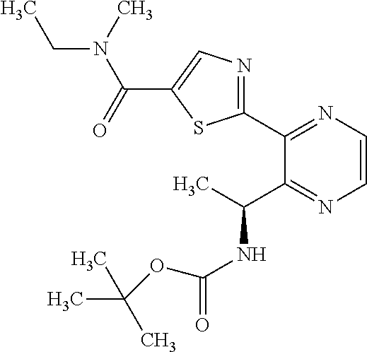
N(C(C)C1=NC=CN=C1C1=NC=C(C(N(C)CC)=O)S1)C(=O)OC(C)(C)C
